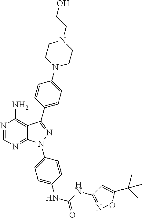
N1=CN=C2C(=C1N)C(C1=CC=C(N3CCN(CCO)CC3)C=C1)=NN2C1=CC=C(NC(=O)NC2=NOC(C(C)(C)C)=C2)C=C1
